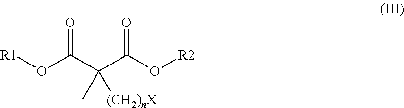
O(C(C(C(O[R2])=O)([(CH2)nX])C)=O)[R1]
